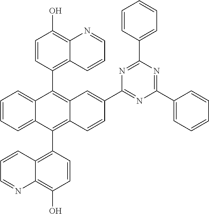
C1=CC(C2=C3C(=C(C4=C5C(=C(O)C=C4)N=CC=C5)C4=CC=CC=C24)C=CC(C2=NC(C4=CC=CC=C4)=NC(C4=CC=CC=C4)=N2)=C3)=C2C(=C1O)N=CC=C2
